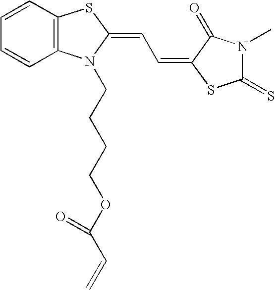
C1=CC2=C(C=C1)N(CCCCOC(C=C)=O)C(=CC=C1C(=O)N(C)C(=S)S1)S2
